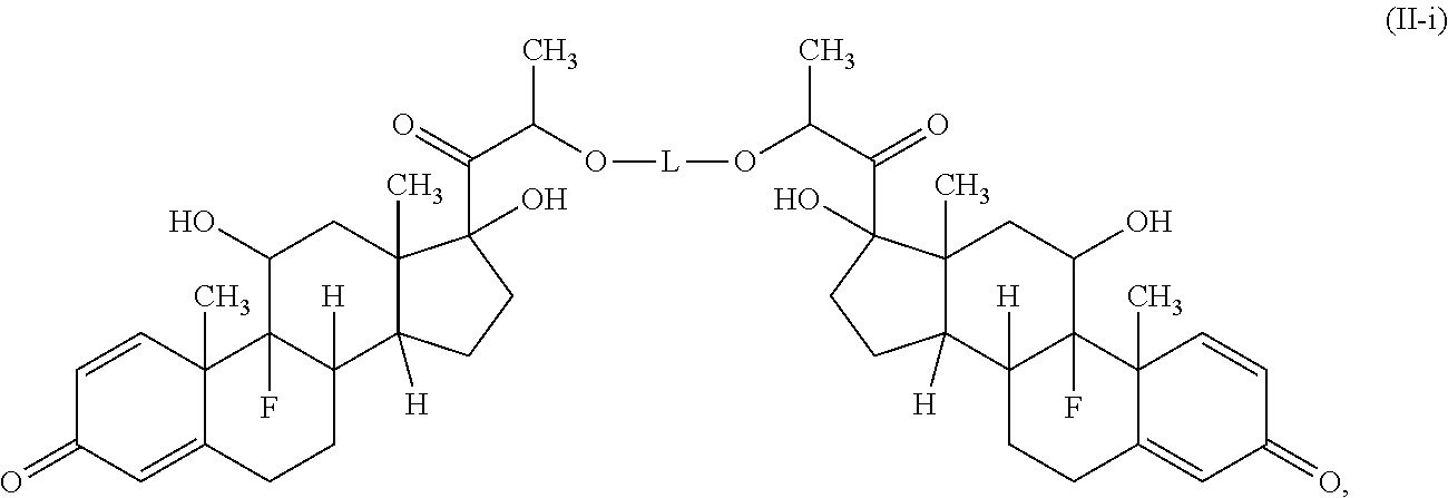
C12(C)C([H])(C3([H])C(F)(C(O)C1)C1(C)C(=CC(=O)C=C1)CC3)CCC2(C(=O)C(O[L]OC(C(C1(O)C2(C)C([H])(C3([H])C(F)(C(O)C2)C2(C)C(=CC(=O)C=C2)CC3)CC1)=O)C)C)O
